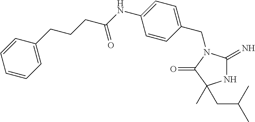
N1C(=N)N(CC2=CC=C(NC(CCCC3=CC=CC=C3)=O)C=C2)C(=O)C1(CC(C)C)C
